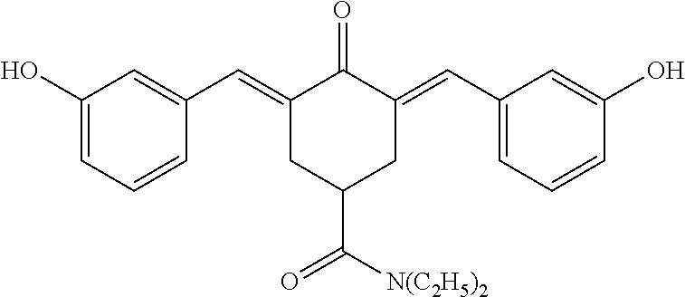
C1(O)=CC=CC(C=C2C(=O)C(=CC3=CC=CC(O)=C3)CC(C([N(C2H5)2])=O)C2)=C1
